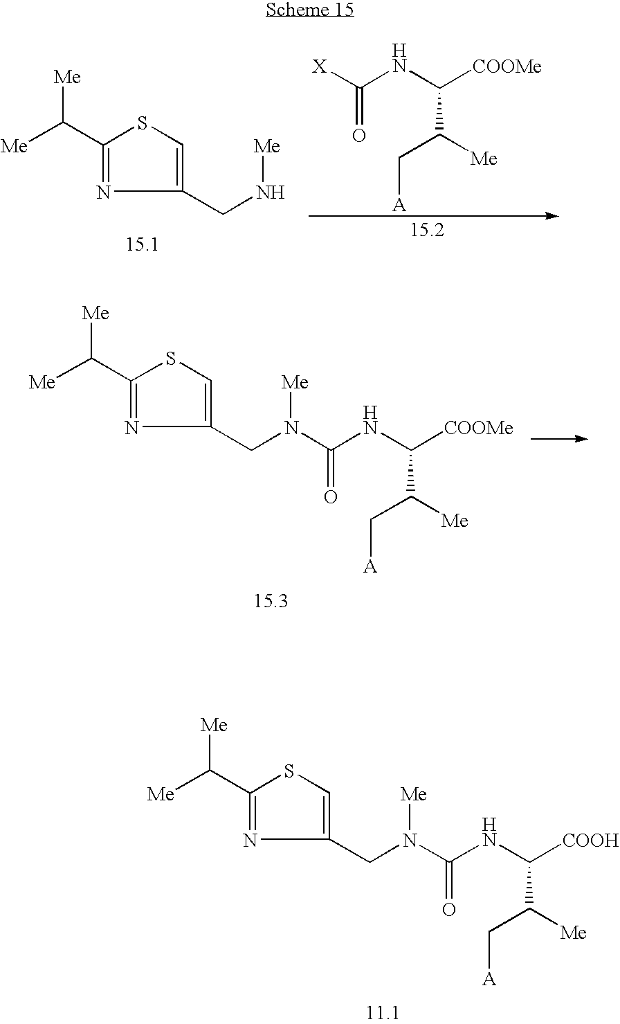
[Me]C([Me])C1=NC(CN([Me])C(=O)NC([COOH])C([Me])C[A])=CS1.[Me]C([Me])C1=NC(CN[Me])=CS1.[X]C(=O)NC([COOMe])C([Me])C[A].[Me]C([Me])C1=NC(CN([Me])C(=O)NC([COOMe])C([Me])C[A])=CS1
